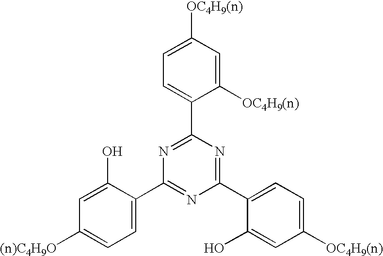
[OC4H9(n)]C1=CC=C(C2=NC(C3=CC=C([(n)C4H9O])C=C3O)=NC(C3=CC=C([OC4H9(n)])C=C3O)=N2)C([OC4H9(n)])=C1
